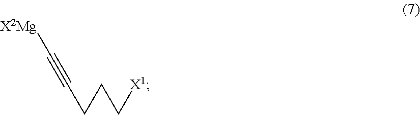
C(C#C[X2Mg])CC[X1]
